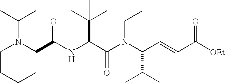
N(C(C(N(C(C(C)C)C=C(C)C([OEt])=O)CC)=O)C(C)(C)C)C(C1N(C(C)C)CCCC1)=O
